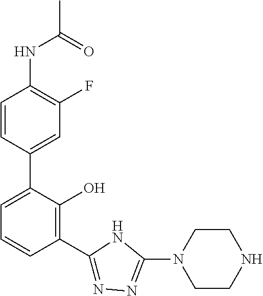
N(C1=C(F)C=C(C2=CC=CC(C3=NN=C(N4CCNCC4)N3)=C2O)C=C1)C(=O)C.[H]
